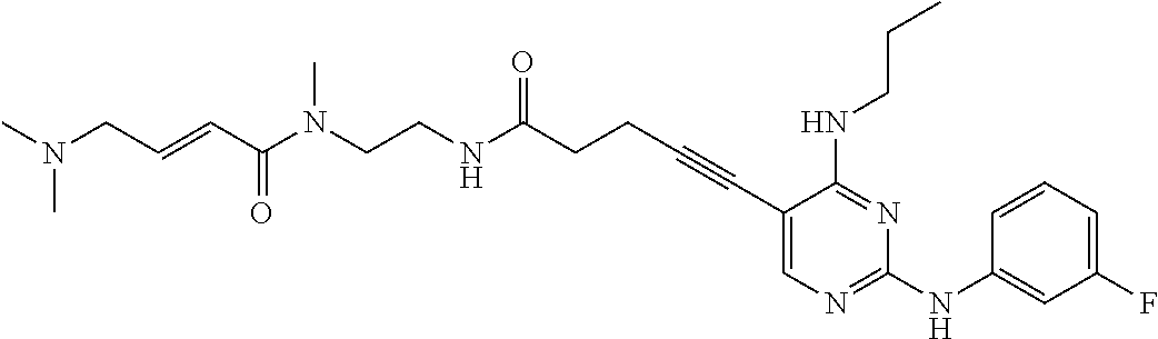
C(CC#CC1=CN=C(NC2=CC(F)=CC=C2)N=C1NCCC)C(NCCN(C(C=CCN(C)C)=O)C)=O
